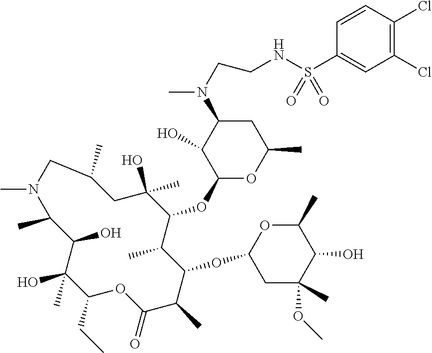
C1(CC)C(C)(O)C(O)C(C)N(C)CC(C)CC(O)(C)C(OC2OC(C)CC(N(C)CCNS(C3=CC(Cl)=C(Cl)C=C3)(=O)=O)C2O)C(C)C(OC2CC(C)(OC)C(O)C(C)O2)C(C)C(=O)O1
